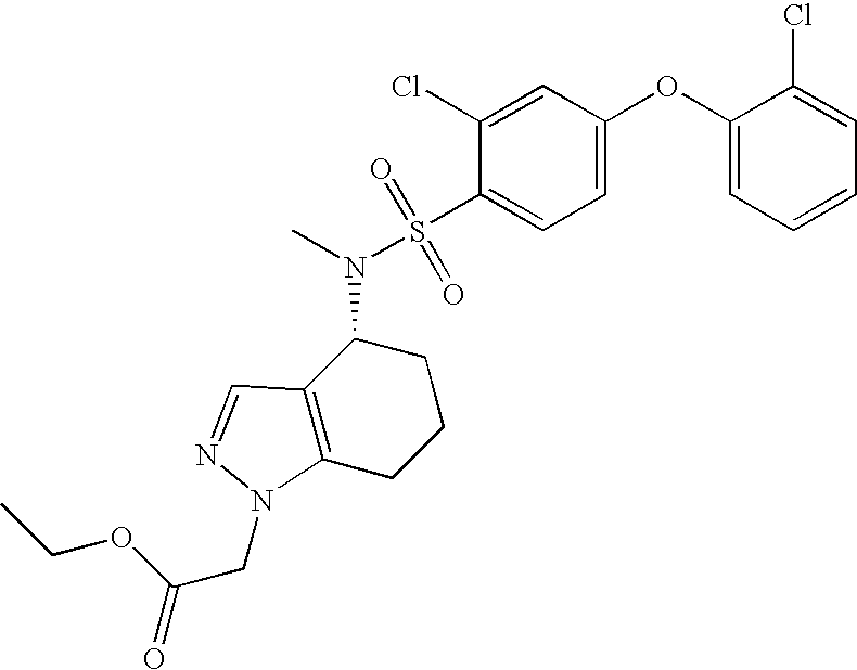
C1(OC2=CC=C(S(N(C)C3C4=C(CCC3)N(CC(=O)OCC)N=C4)(=O)=O)C(Cl)=C2)=CC=CC=C1Cl
